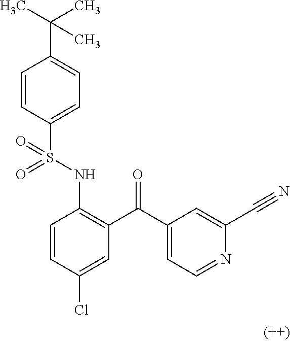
C1=CC(S(NC2=C(C(C3=CC=NC(C#N)=C3)=O)C=C(Cl)C=C2)(=O)=O)=CC=C1C(C)(C)C
